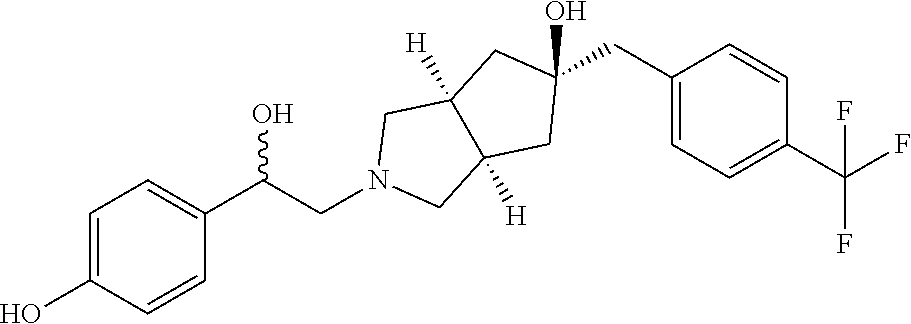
C1=C(O)C=CC(C(CN2CC3([H])C([H])(C2)CC(CC2=CC=C(C(F)(F)F)C=C2)(O)C3)O)=C1
